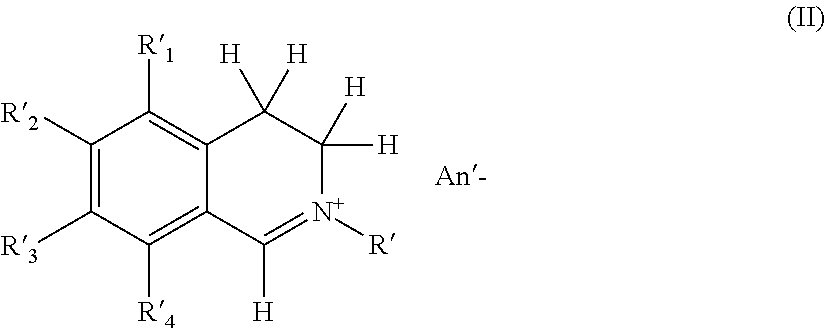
C1([R2])=C([R3])C([R4])=C2C(=C1[R1])C([H])([H])C([H])([H])[N+]([R])=C2[H]
